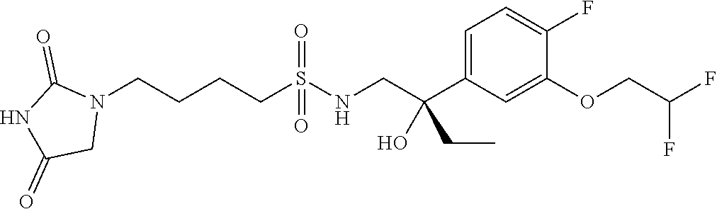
N1(CCCCS(NCC(C2=CC=C(F)C(OCC(F)F)=C2)(O)CC)(=O)=O)C(=O)NC(=O)C1
